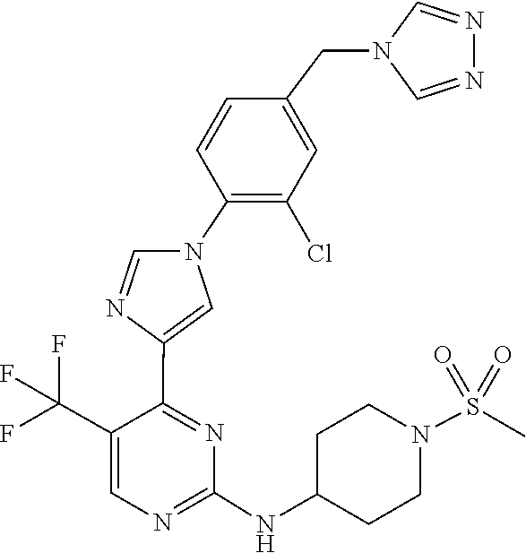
C1(NC2CCN(S(=O)(=O)C)CC2)=NC=C(C(F)(F)F)C(C2=CN(C3=C(Cl)C=C(CN4C=NN=C4)C=C3)C=N2)=N1
